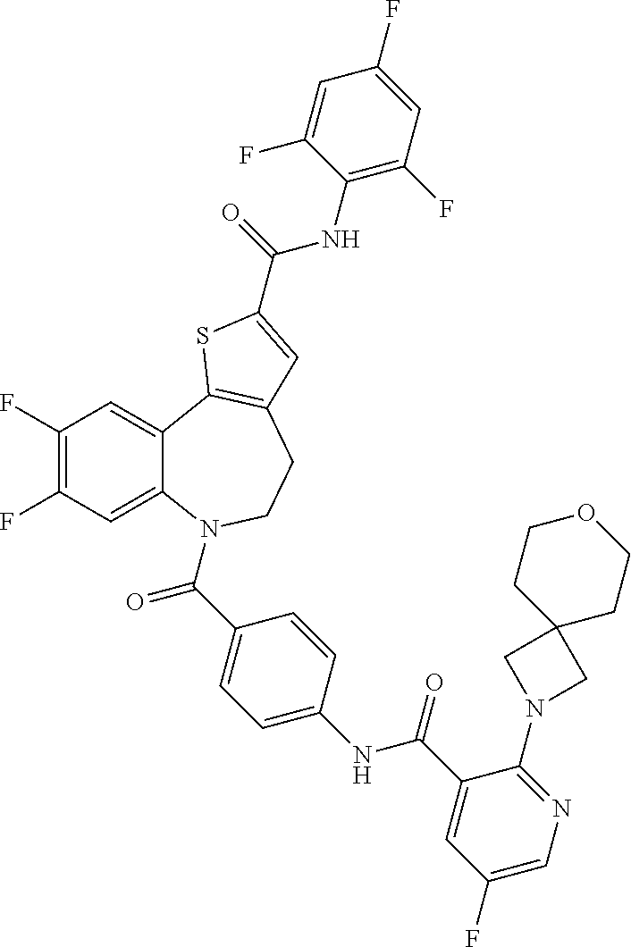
C1(F)=C(F)C=C2C(=C1)C1=C(CCN2C(C2=CC=C(NC(C3=CC(F)=CN=C3N3CC4(C3)CCOCC4)=O)C=C2)=O)C=C(C(=O)NC2=C(F)C=C(F)C=C2F)S1
